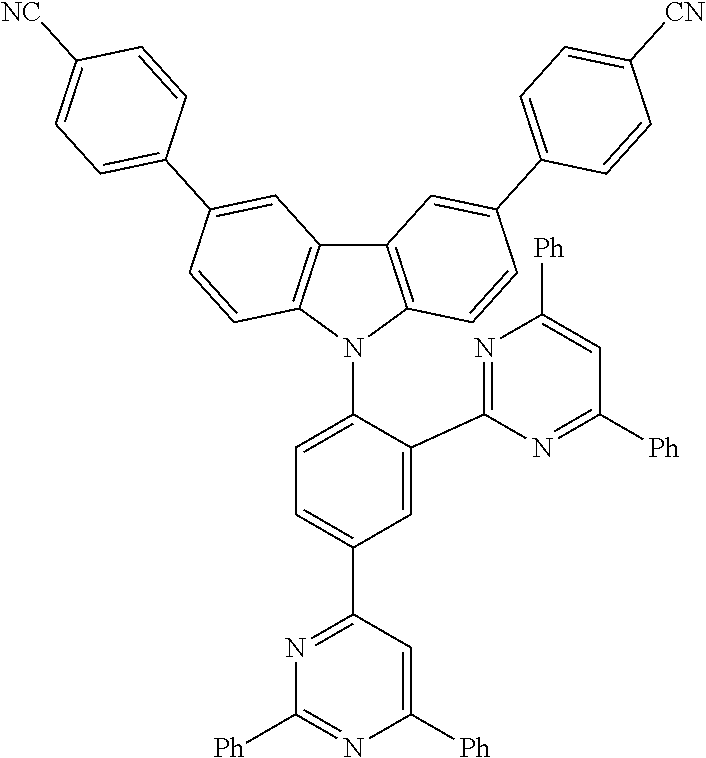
C1=C(C2=NC([Ph])=CC([Ph])=N2)C(N2C3=C(C4=C2C=CC(C2=CC=C([NC])C=C2)=C4)C=C(C2=CC=C([CN])C=C2)C=C3)=CC=C1C1=NC([Ph])=NC([Ph])=C1
